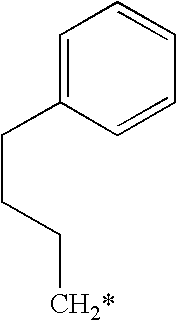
C1=C(CCC[CH2*])C=CC=C1
